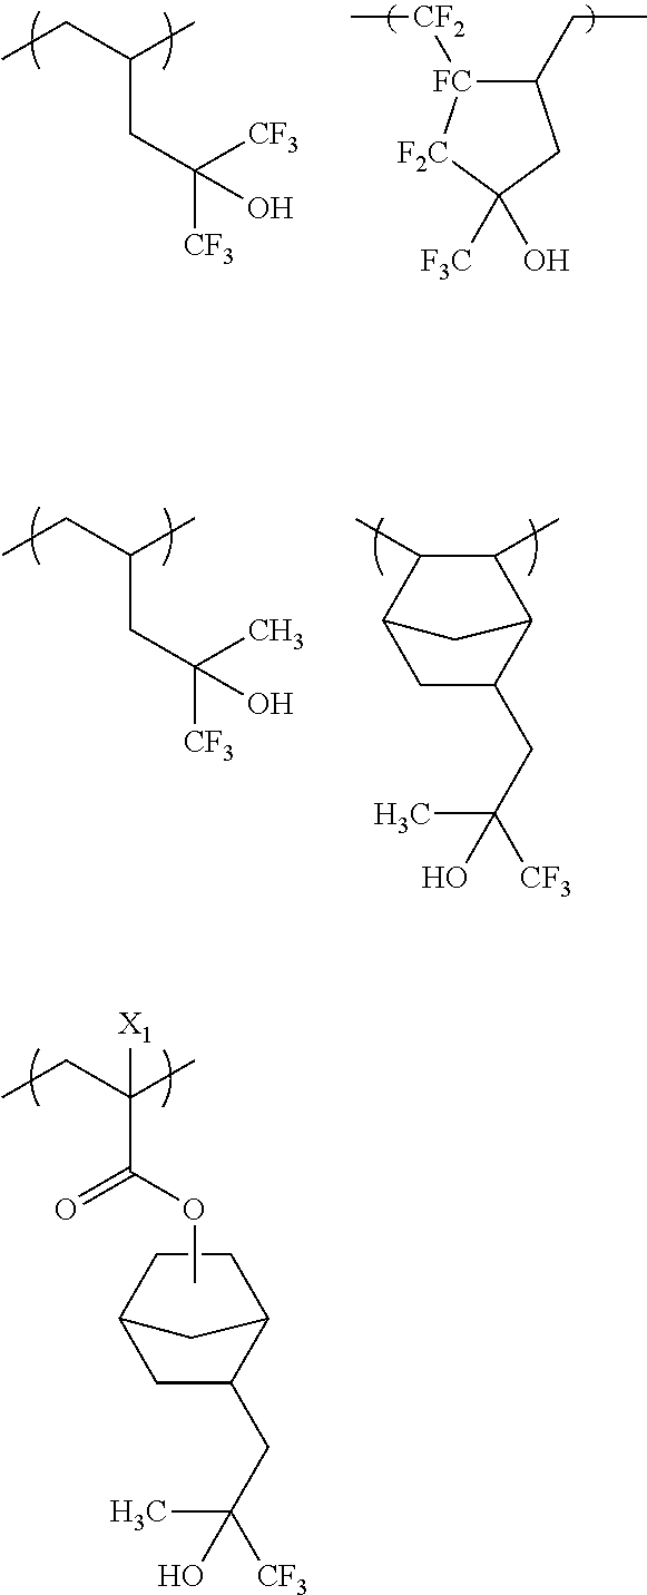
C1C(CC([CF3])(C)O)C2CC1CC2.CCC(C)(C(=O)OC)[X1].[CF2]([FC]1C(CC)CC([F3C])(O)[F2C]1)C.CCC(C)CC([CF3])([CF3])O.C1C(CC([CF3])(C)O)C2C(C)C(C)C1C2.CCC(C)CC(C)([CF3])O
